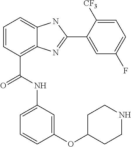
C1=CC(C(NC2=CC=CC(OC3CCNCC3)=C2)=O)=C2C(=C1)NC(C1=CC(F)=CC=C1[CF3])=N2
